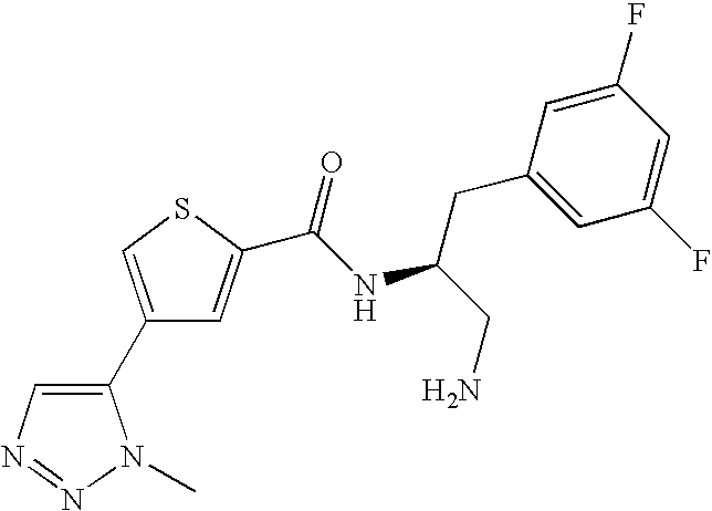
C1(C2=CSC(C(=O)NC(CN)CC3=CC(F)=CC(F)=C3)=C2)=CN=NN1C
